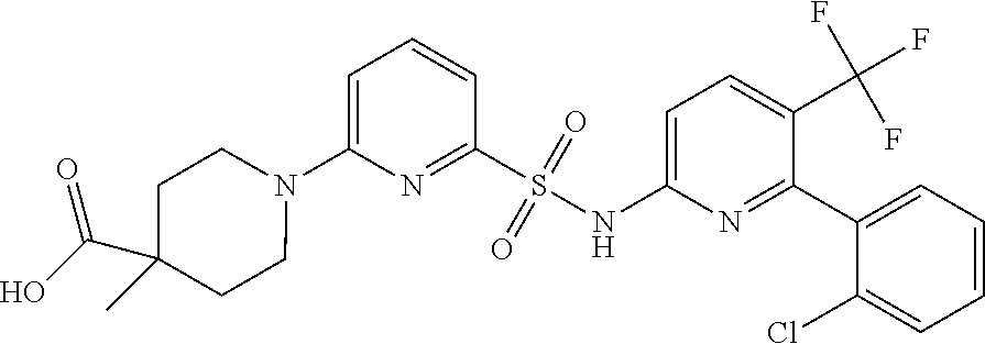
N1(C2=CC=CC(S(NC3=CC=C(C(F)(F)F)C(C4=CC=CC=C4Cl)=N3)(=O)=O)=N2)CCC(C(O)=O)(C)CC1
